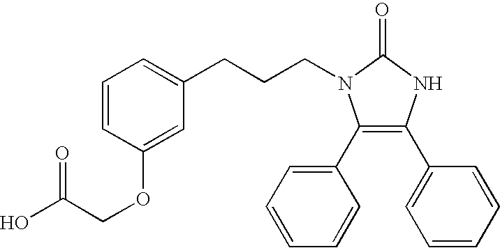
C1=CC(OCC(=O)O)=CC(CCCN2C(C3=CC=CC=C3)=C(C3=CC=CC=C3)NC2=O)=C1
